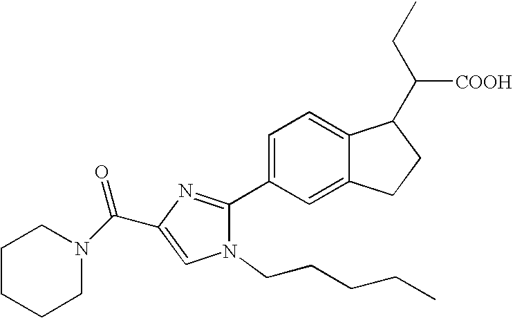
N1(C(C2=CN(CCCCC)C(C3=CC=C4C(=C3)CCC4C(CC)[COOH])=N2)=O)CCCCC1
